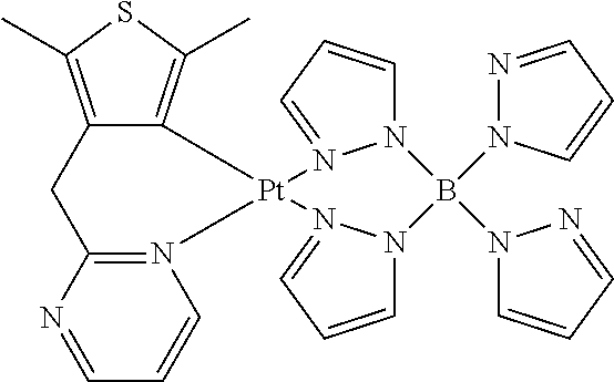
N12=C(N=CC=C1)CC1=C(C)SC(C)=C1[Pt]21N2=CC=CN2B(N2C=CC=N2)(N2N=CC=C2)N2C=CC=N12
